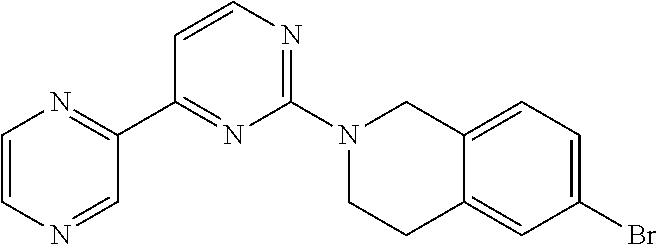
C1=CN=CC(C2=NC(N3CCC4=CC(Br)=CC=C4C3)=NC=C2)=N1
